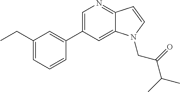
C1=C(C2=CC(CC)=CC=C2)C=C2C(=N1)C=CN2CC(C(C)C)=O
